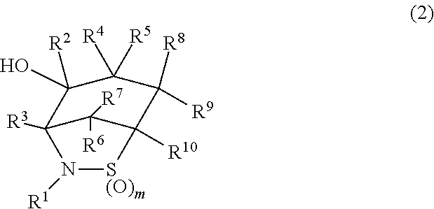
OC1([R2])C([R4])([R5])C([R8])([R9])C2([R10])C([R6])([R7])C1([R3])N([R1])[S(O)m]2
